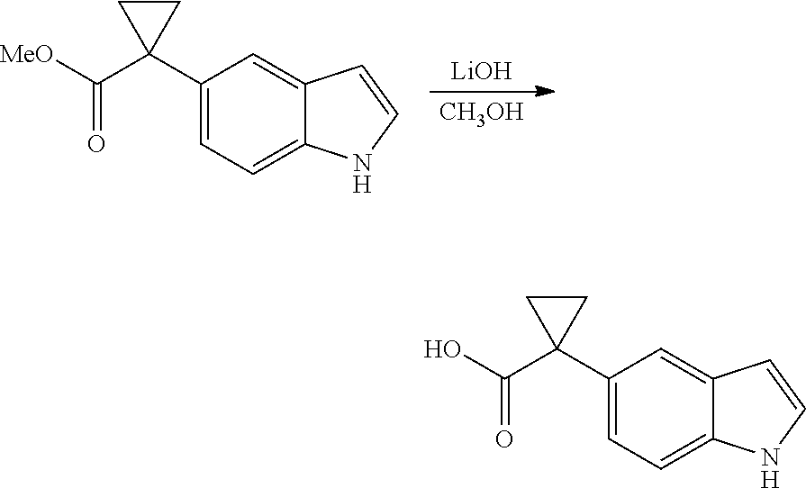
[CH3OH].[LiOH].C1(C2(C(=O)[MeO])CC2)=CC=C2C(=C1)C=CN2.C1(C2(C(=O)O)CC2)=CC=C2C(=C1)C=CN2
